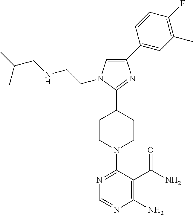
N1=C(N2CCC(C3=NC(C4=CC(C)=C(F)C=C4)=CN3CCNCC(C)C)CC2)C(C(N)=O)=C(N)N=C1
